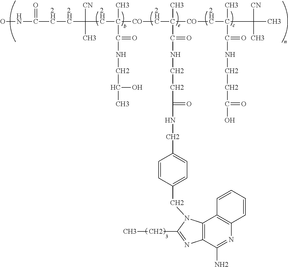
ONC([2HC][2HC]C([CN])(C)[2HC]C(C)([CO][2HC]C(C)([CO][2HC]C(C([CN])(C)C)(C(NCCC(O)=O)=O)C)C(=O)NCCC(=O)NCC1=CC=C(CN2C3=C(C(N)=NC4=C3C=CC=C4)N=C2CC)C=C1)C(=O)NCC(O)C)=O
